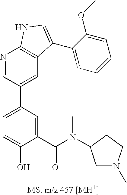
C1=C(C2=CC3=C(N=C2)NC=C3C2=CC=CC=C2OC)C=C(C(=O)N(C2CN(C)CC2)C)C(O)=C1
